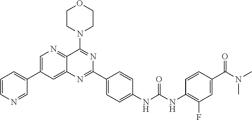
C1=C(C2=CC=CN=C2)C=C2C(=N1)C(N1CCOCC1)=NC(C1=CC=C(NC(NC3=C(F)C=C(C(N(C)C)=O)C=C3)=O)C=C1)=N2
